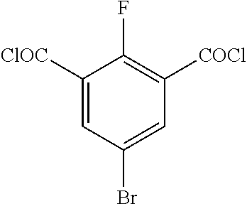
C1([ClOC])=CC(Br)=CC([COCl])=C1F
